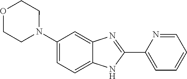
C1(N2CCOCC2)=CC=C2C(=C1)N=C(C1=CC=CC=N1)N2
